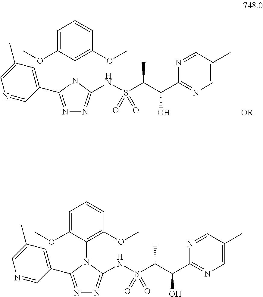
C1=C(OC)C(N2C(C3=CC(C)=CN=C3)=NN=C2NS(C(C(C2=NC=C(C)C=N2)O)C)(=O)=O)=C(OC)C=C1.[OR].C1=C(OC)C(N2C(C3=CC(C)=CN=C3)=NN=C2NS(C(C(C2=NC=C(C)C=N2)O)C)(=O)=O)=C(OC)C=C1
